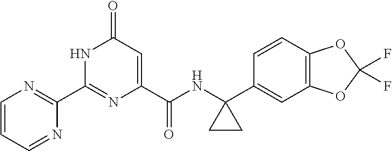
C1(C2=NC(C(NC3(C4=CC5=C(C=C4)OC(F)(F)O5)CC3)=O)=CC(=O)N2)=NC=CC=N1
